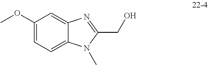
C1(OC)=CC=C2C(=C1)N=C(CO)N2C
